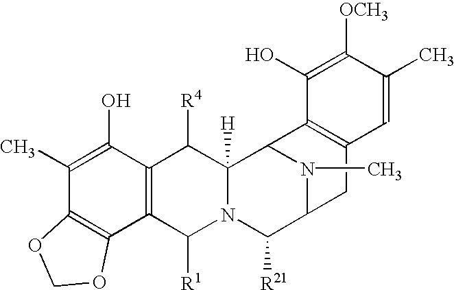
C1(C)=C(O)C2=C(C3=C1OCO3)C([R1])N1C([H])(C2[R4])C2N(C)C(C1[R21])CC1=C2C(O)=C([OCH3])C(C)=C1
